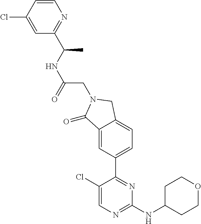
C1(Cl)=CN=C(NC2CCOCC2)N=C1C1=CC=C2C(=C1)C(=O)N(CC(NC(C)C1=NC=CC(Cl)=C1)=O)C2
